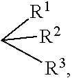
C([R1])([R2])[R3]
